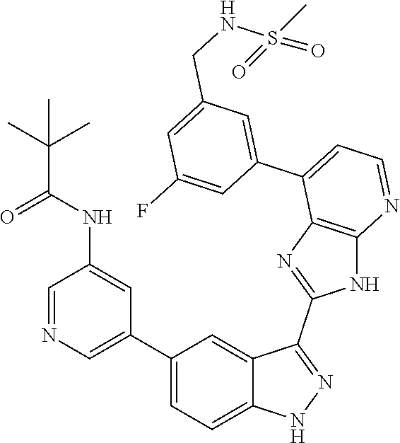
C1=NC=C(C2=CC=C3C(=C2)C(C2=NC4=C(N2)N=CC=C4C2=CC(CNS(=O)(C)=O)=CC(F)=C2)=NN3)C=C1NC(C(C)(C)C)=O
